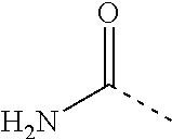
NC(C)=O
